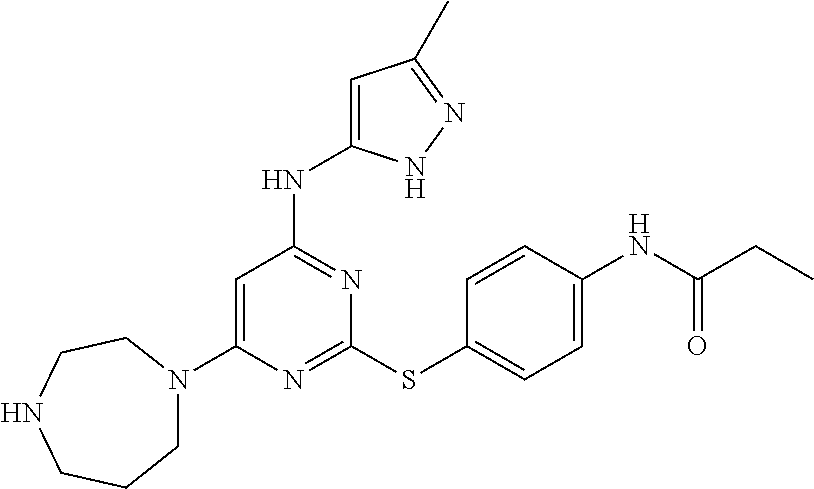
N1=C(SC2=CC=C(NC(CC)=O)C=C2)N=C(NC2=CC(C)=NN2)C=C1N1CCCNCC1
